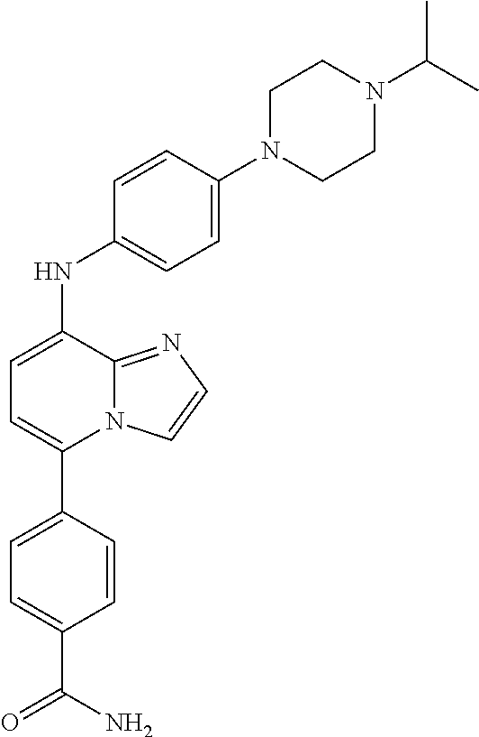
C1(NC2=CC=C(N3CCN(C(C)C)CC3)C=C2)=CC=C(C2=CC=C(C(N)=O)C=C2)N2C1=NC=C2
